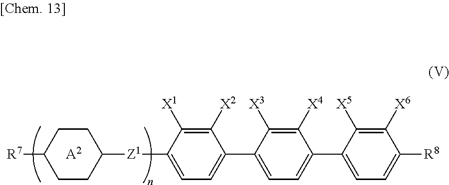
C1CC([R7])CCC1[Z1]C1=CC=C(C2=CC=C(C3=CC=C([R8])C([X6])=C3[X5])C([X4])=C2[X3])C([X2])=C1[X1].[A2]
